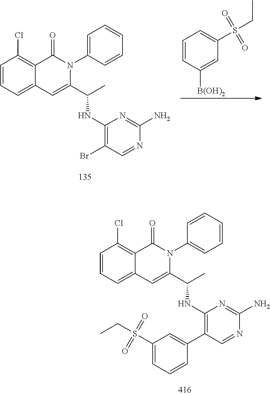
C1=CC([B(OH)2])=CC(S(CC)(=O)=O)=C1.C1=CC=C2C(=C1Cl)C(=O)N(C1=CC=CC=C1)C(C(C)NC1=C(Br)C=NC(N)=N1)=C2.C1=CC=C2C(=C1Cl)C(=O)N(C1=CC=CC=C1)C(C(C)NC1=C(C3=CC(S(CC)(=O)=O)=CC=C3)C=NC(N)=N1)=C2
